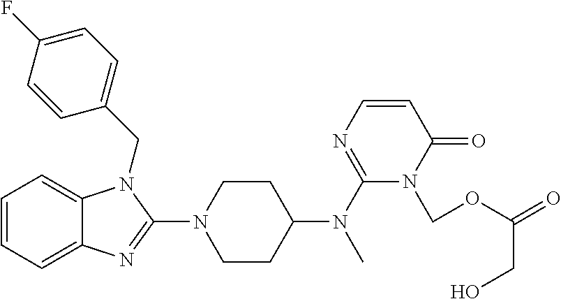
C1=CC=C2C(=C1)N(CC1=CC=C(F)C=C1)C(N1CCC(N(C3=NC=CC(=O)N3COC(=O)CO)C)CC1)=N2
